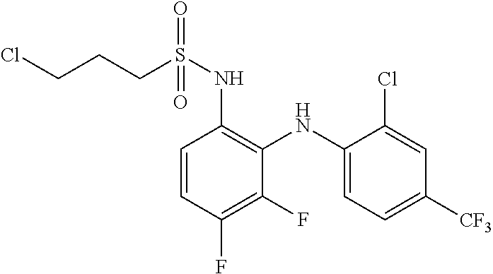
C1=CC(F)=C(F)C(NC2=CC=C([CF3])C=C2Cl)=C1NS(=O)(=O)CCCCl
